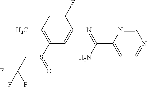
S(C1=C(C)C=C(F)C(N=C(N)C2=CC=NC=N2)=C1)(=O)CC(F)(F)F
